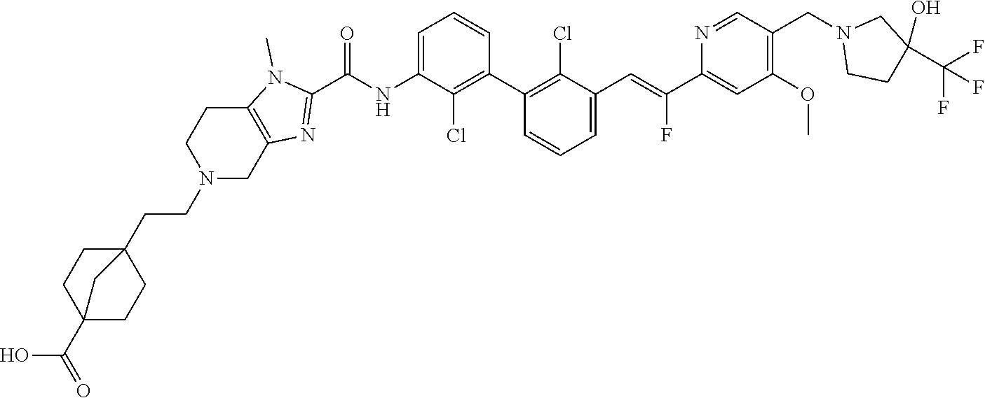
C1(C2=C(Cl)C(C=C(C3=CC(OC)=C(CN4CCC(C(F)(F)F)(O)C4)C=N3)F)=CC=C2)=C(Cl)C(NC(C2=NC3=C(N2C)CCN(CCC24CCC(C(O)=O)(CC2)C4)C3)=O)=CC=C1
